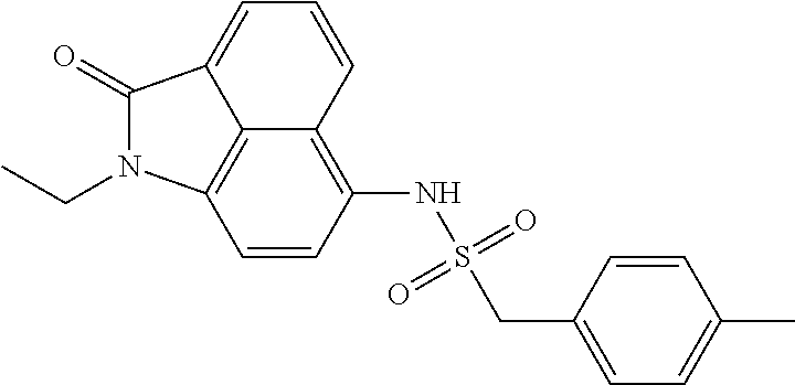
C1=CC(NS(=O)(=O)CC2=CC=C(C)C=C2)=C2C=CC=C3C(=O)N(CC)C1=C23
